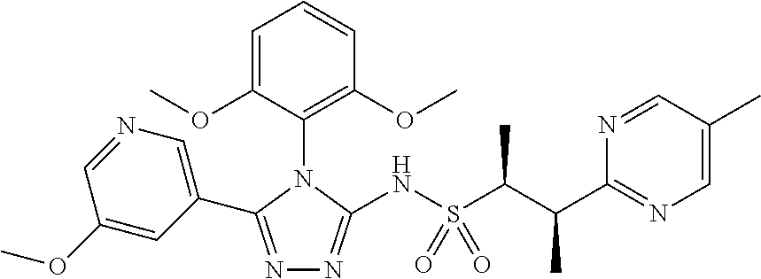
N1=C(C2=CN=CC(OC)=C2)N(C2=C(OC)C=CC=C2OC)C(NS(C(C(C2=NC=C(C)C=N2)C)C)(=O)=O)=N1
